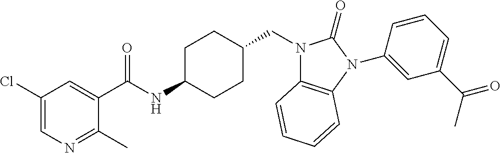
C1(Cl)=CN=C(C)C(C(NC2CCC(CN3C4=C(N(C5=CC(C(C)=O)=CC=C5)C3=O)C=CC=C4)CC2)=O)=C1
